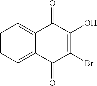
C1=CC=C2C(=C1)C(=O)C(O)=C(Br)C2=O
